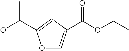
O1C=C(C(OCC)=O)C=C1C(O)C
